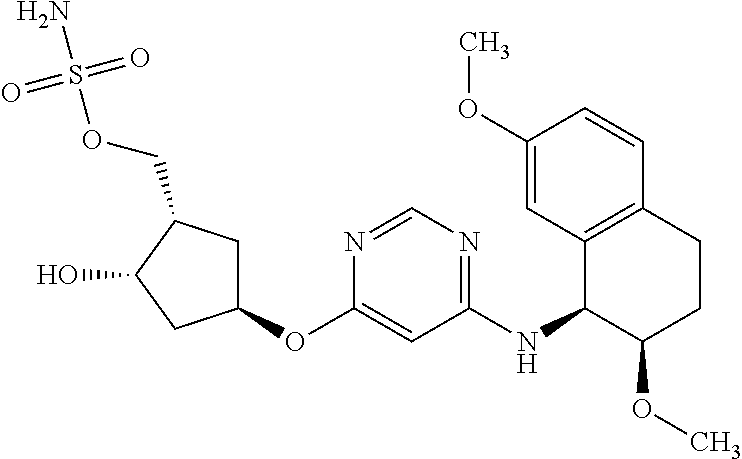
C1(OC2=CC(NC3C4=C(CCC3OC)C=CC(OC)=C4)=NC=N2)CC(COS(N)(=O)=O)C(O)C1
